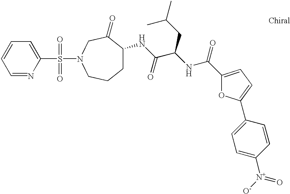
C1=NC(S(N2CC(=O)C(NC(C(NC(=O)C3=CC=C(C4=CC=C([N+]([O-])=O)C=C4)O3)CC(C)C)=O)CCC2)(=O)=O)=CC=C1
